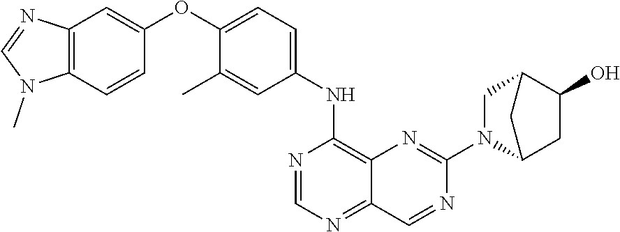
C12=C(C=CC(OC3=CC=C(NC4=C5C(=NC=N4)C=NC(N4C6CC(O)C(C4)C6)=N5)C=C3C)=C1)N(C)C=N2
